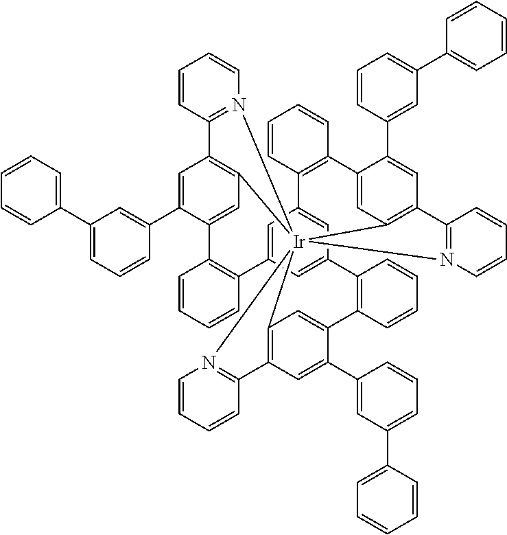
C1=CC=CC2=C1C1=CC3=C(C=C1C1=CC(C4=CC=CC=C4)=CC=C1)C1=N(C=CC=C1)[Ir]3145C3=C(C=C(C6=CC(C7=CC=CC=C7)=CC=C6)C(=C3)C3=C(C6=CC2=CC(=C6)C2=C(C=CC=C2)C2=CC1=C(C=C2C1=CC(C2=CC=CC=C2)=CC=C1)C1=N4C=CC=C1)C=CC=C3)C1=N5C=CC=C1
